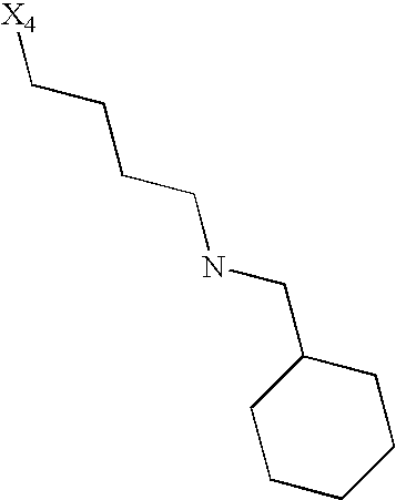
[X4]CCCCNCC1CCCCC1
